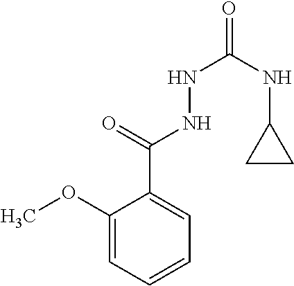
C1(OC)=CC=CC=C1C(=O)NNC(=O)NC1CC1
